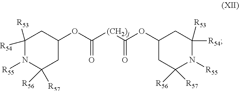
C1([R56])([R57])CC(OC(=O)[(CH2)j]C(=O)OC2CC([R57])([R56])N([R55])C([R54])([R53])C2)CC([R54])([R53])N1[R55]
